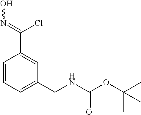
C1=CC=C(C(NC(=O)OC(C)(C)C)C)C=C1C(=NO)Cl
